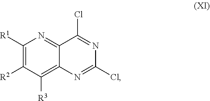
C12=NC([R1])=C([R2])C([R3])=C1N=C(Cl)N=C2Cl
